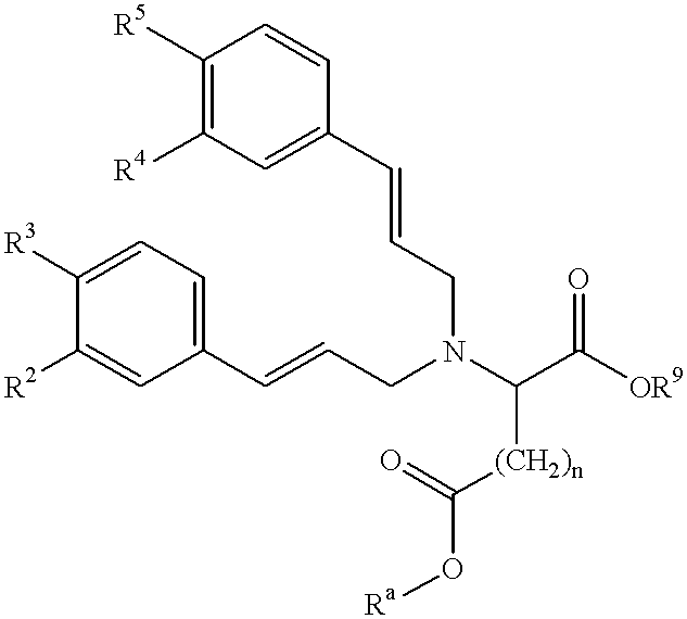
C1([R3])=CC=C(C=CCN(C(C([OR9])=O)[(CH2)n]C(O[Ra])=O)CC=CC2=CC([R4])=C([R5])C=C2)C=C1[R2]
